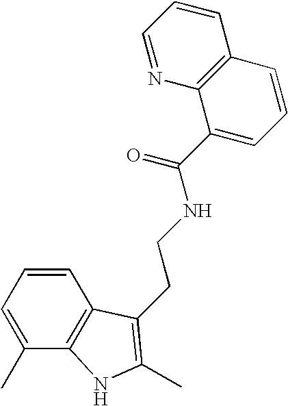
C1=CC=C(C)C2=C1C(CCNC(C1=CC=CC3=C1N=CC=C3)=O)=C(C)N2
